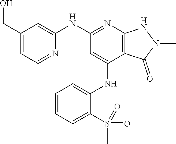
C1(CO)=CC=NC(NC2=NC3=C(C(NC4=CC=CC=C4S(C)(=O)=O)=C2)C(=O)N(C)N3)=C1
